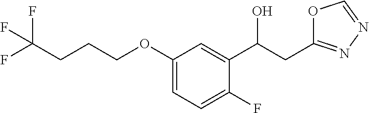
OC(C1=CC(OCCCC(F)(F)F)=CC=C1F)CC1=NN=CO1
